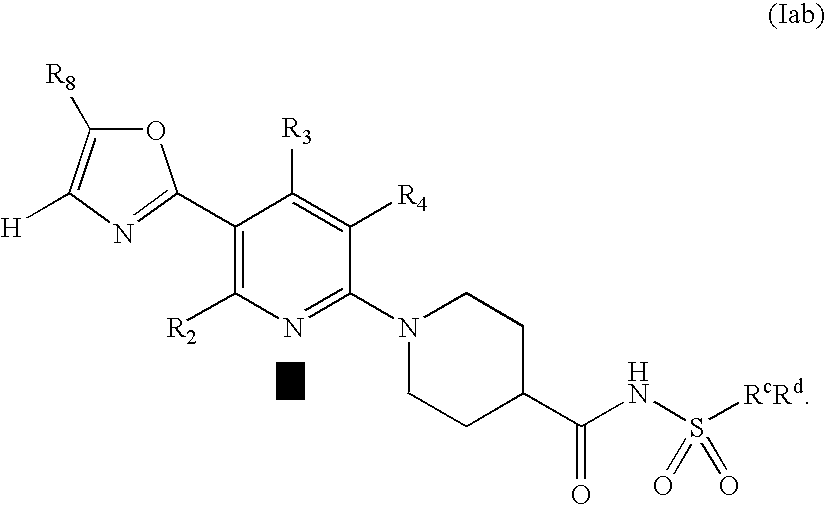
C1(C2=NC([H])=C([R8])O2)=C([R2])N=C(N2CCC(C(NS([RcRd])(=O)=O)=O)CC2)C([R4])=C1[R3]
